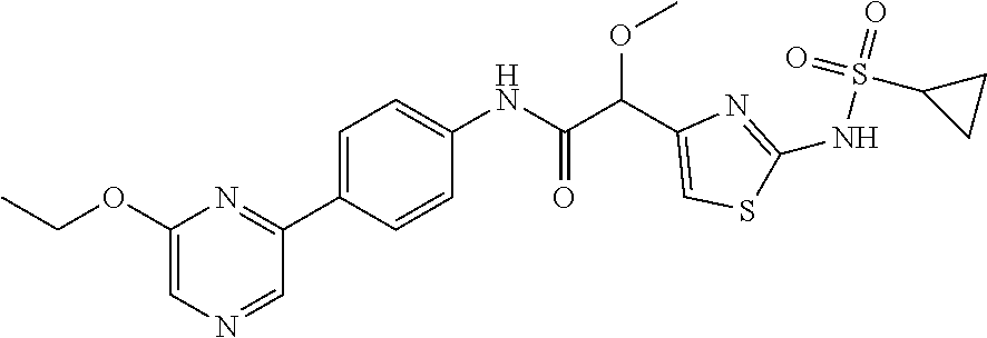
C1=C(C2=NC(OCC)=CN=C2)C=CC(NC(C(C2=CSC(NS(=O)(=O)C3CC3)=N2)OC)=O)=C1
